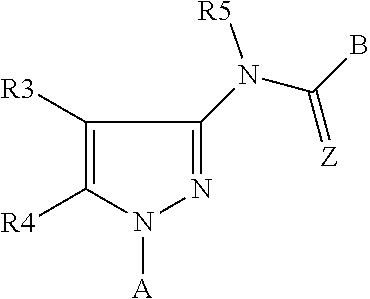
C1([R3])=C([R4])N([A])N=C1N([R5])C(=[Z])B
